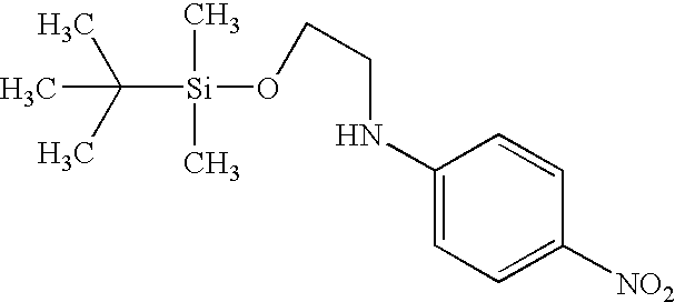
C1([NO2])=CC=C(NCCO[Si](C(C)(C)C)(C)C)C=C1
